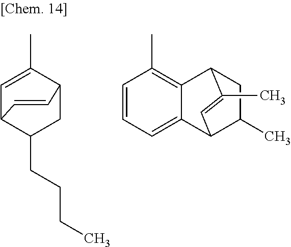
C1=C(C)C2CC(CCCC)C1C=C2.C1=CC=C2C(=C1C)C1CC(C)C2C=C1C
